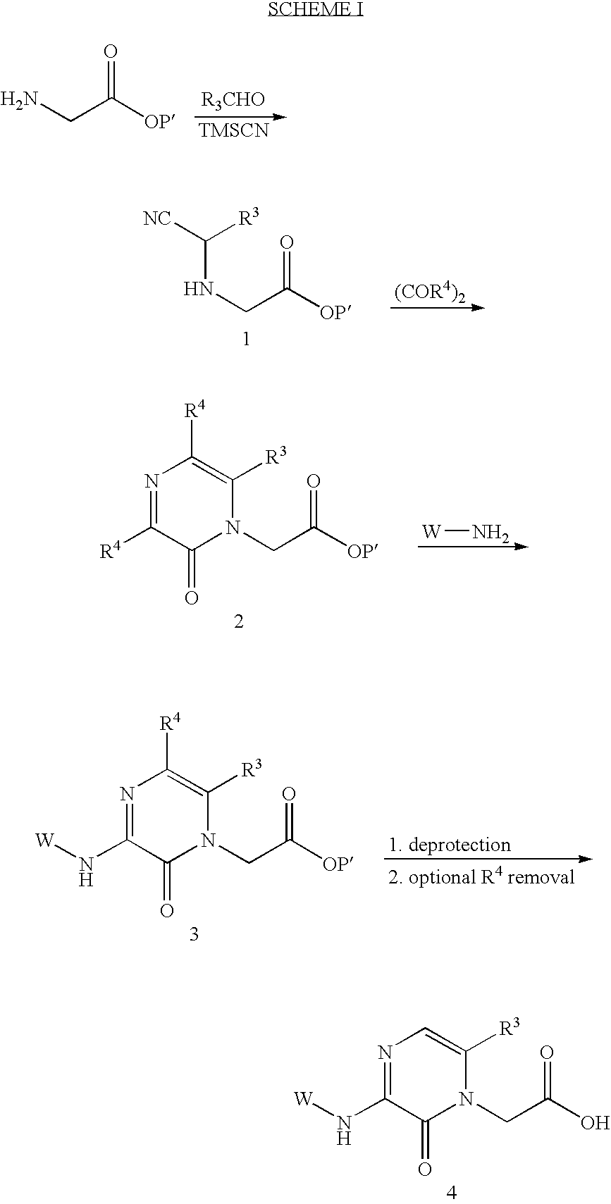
NCC([OP])=O.[TMSCN].N(CC([OP])=O)C([NC])[R3].N1(CC([OP])=O)C([R3])=C([R4])N=C([R4])C1=O.[W]N.N1(CC([OP])=O)C([R3])=C([R4])N=C(N[W])C1=O.N1(CC(O)=O)C([R3])=CN=C(N[W])C1=O
